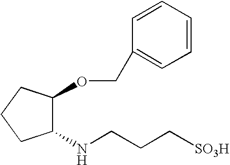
C1(NCCC[SO3H])C(OCC2=CC=CC=C2)CCC1
